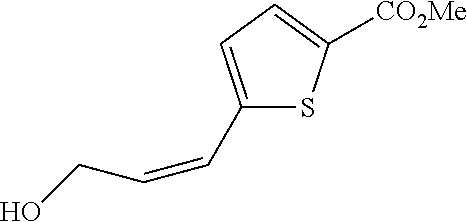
OCC=CC1=CC=C([CO2Me])S1
